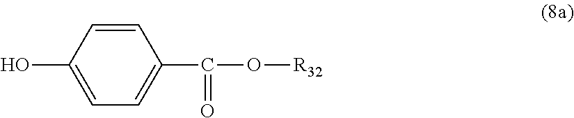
C1=CC(O)=CC=C1C(O[R32])=O
